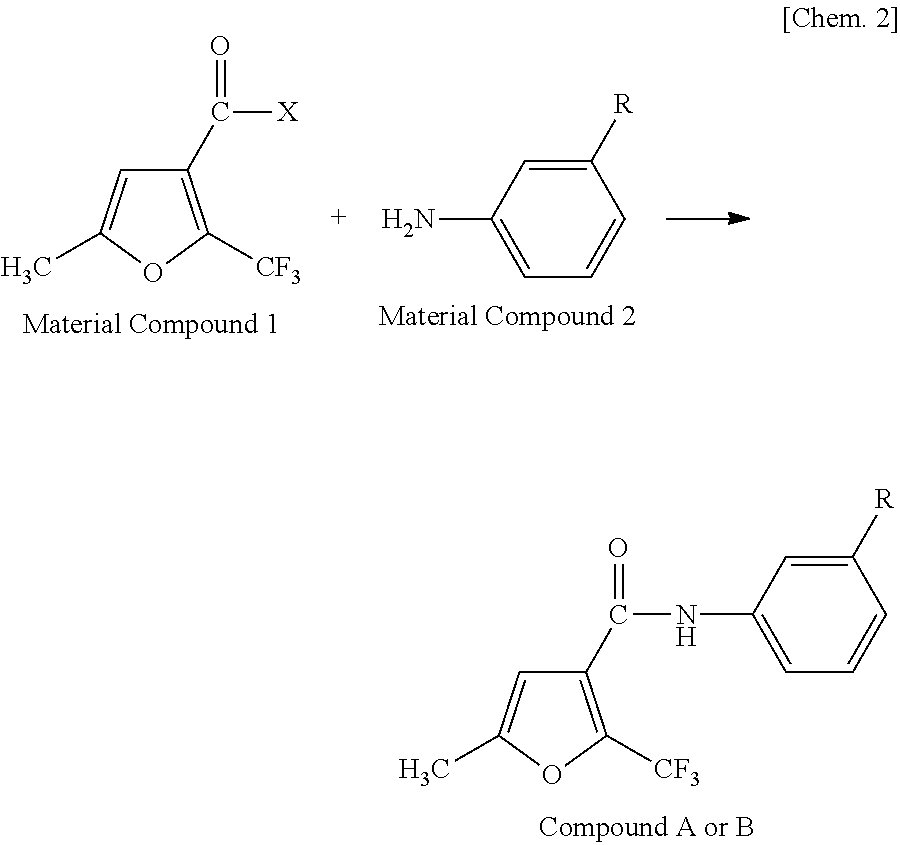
C(=O)(C1=C([CF3])OC(C)=C1)NC1=CC=CC([R])=C1.C(=O)(C1=C([CF3])OC(C)=C1)[X].C1([R])=CC(N)=CC=C1
